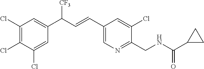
C1(CNC(C2CC2)=O)=NC=C(C=CC(C2=CC(Cl)=C(Cl)C(Cl)=C2)[CF3])C=C1Cl
